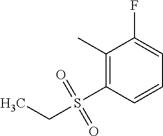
C1(C)=C(S(CC)(=O)=O)C=CC=C1F
